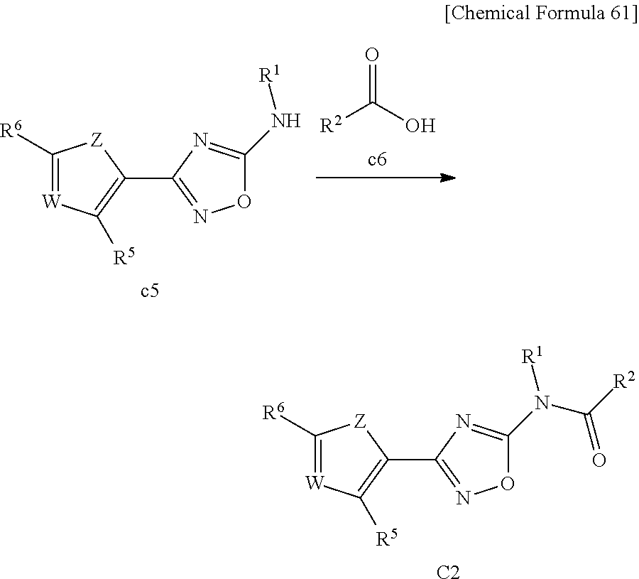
C1([R6])=[W]C([R5])=C(C2=NOC(N[R1])=N2)[Z]1.O=C([R2])O.C1([R6])=[W]C([R5])=C(C2=NOC(N([R1])C(=O)[R2])=N2)[Z]1.[C2]
